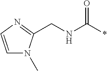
C1=CN=C(CNC(*)=O)N1C
